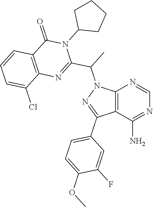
C12=C(C(N)=NC=N1)C(C1=CC=C(OC)C(F)=C1)=NN2C(C1=NC2=C(C(=O)N1C1CCCC1)C=CC=C2Cl)C
